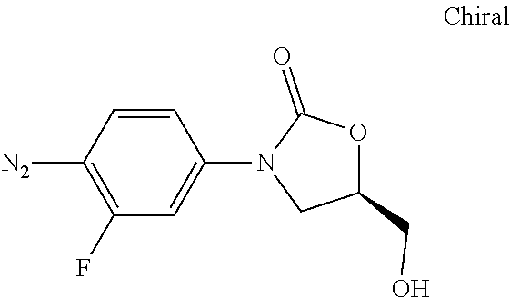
C1=CC([N2])=C(F)C=C1N1CC(CO)OC1=O
